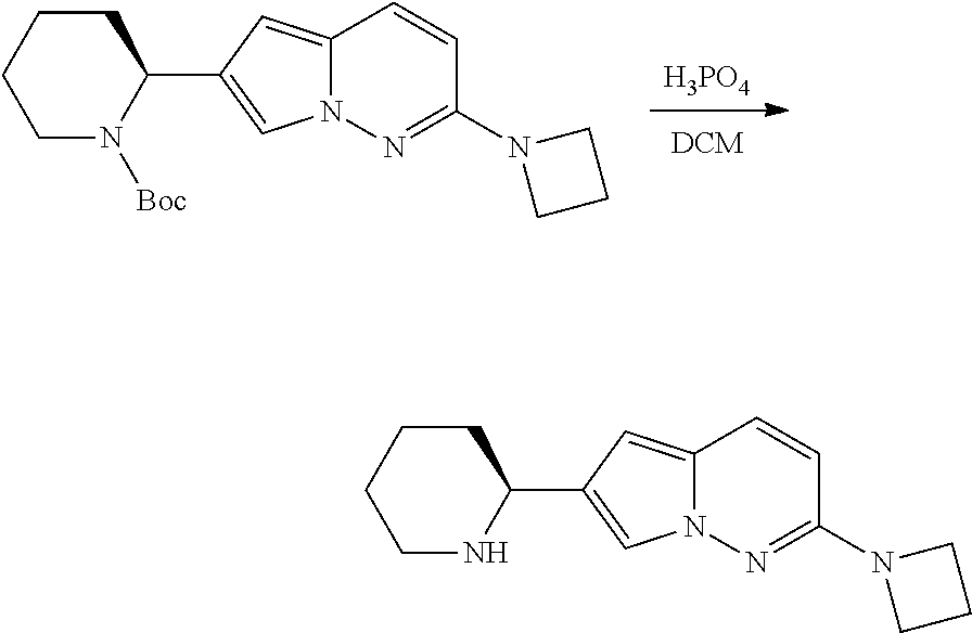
[H3PO4].C1CCCC(C2=CN3C(=C2)C=CC(N2CCC2)=N3)N1[Boc].C1CCCC(C2=CN3C(=C2)C=CC(N2CCC2)=N3)N1
